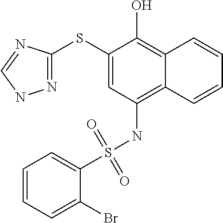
N1=C(SC2=CC(NS(=O)(=O)C3=CC=CC=C3Br)=C3C(=C2O)C=CC=C3)N=CN1
